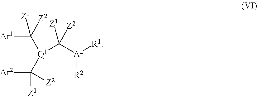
[Ar1]C([Q1](C([Ar2])([Z1])[Z2])C([Ar]([R1])[R2])([Z1])[Z2])([Z1])[Z2]
